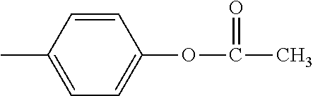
C1=C(C)C=CC(OC(C)=O)=C1
